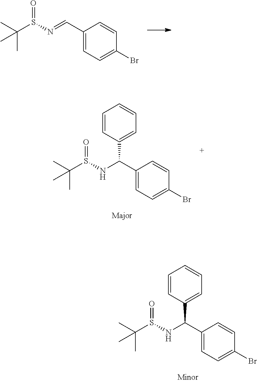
C(S(N=CC1=CC=C(Br)C=C1)=O)(C)(C)C.C(S(NC(C1=CC=C(Br)C=C1)C1=CC=CC=C1)=O)(C)(C)C.C(S(NC(C1=CC=C(Br)C=C1)C1=CC=CC=C1)=O)(C)(C)C
